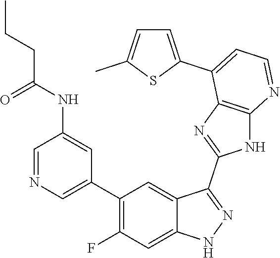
C1=NC=C(C2=C(F)C=C3C(=C2)C(C2=NC4=C(N2)N=CC=C4C2=CC=C(C)S2)=NN3)C=C1NC(CCC)=O
